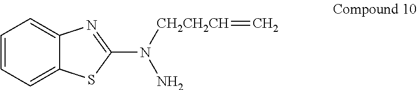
C12=CC=CC=C1N=C(N([CH2CH2CH]=C)N)S2
